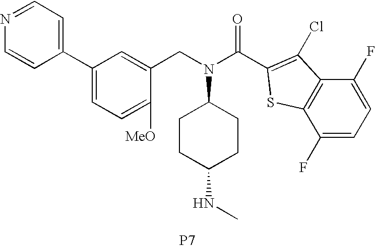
[P7].C1(C2=CC=NC=C2)=CC=C([MeO])C(CN(C2CCC(NC)CC2)C(C2=C(Cl)C3=C(C(F)=CC=C3F)S2)=O)=C1
